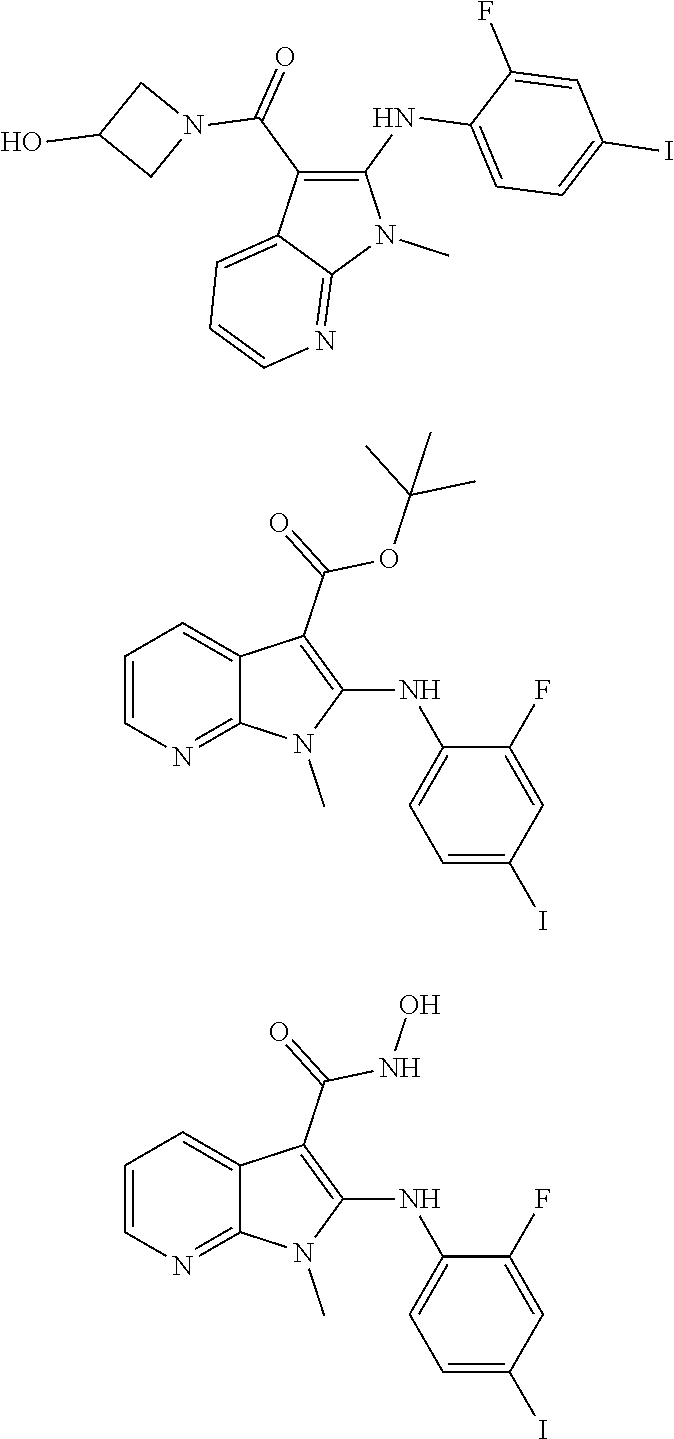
C1(NC2=CC=C(I)C=C2F)=C(C(=O)N2CC(O)C2)C2=CC=CN=C2N1C.C12=CC=CN=C1N(C)C(NC1=CC=C(I)C=C1F)=C2C(OC(C)(C)C)=O.C12=CC=CN=C1N(C)C(NC1=CC=C(I)C=C1F)=C2C(NO)=O
